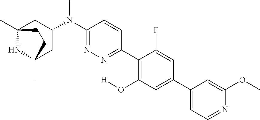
C12(C)NC(C)(CC(N(C3=NN=C(C4=C(O[H])C=C(C5=CC=NC(OC)=C5)C=C4F)C=C3)C)C1)CC2
